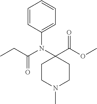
C1=CC(N(C(=O)CC)C2(C(=O)OC)CCN(C)CC2)=CC=C1
